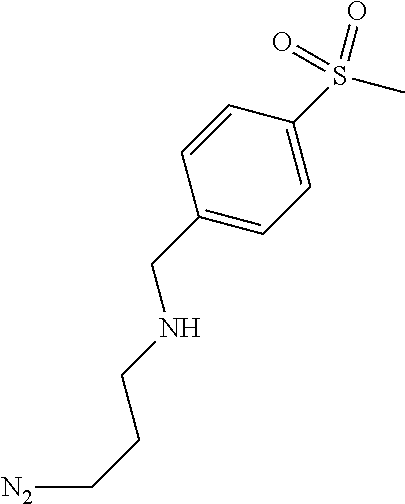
C1(CNCCC[N2])=CC=C(S(C)(=O)=O)C=C1
